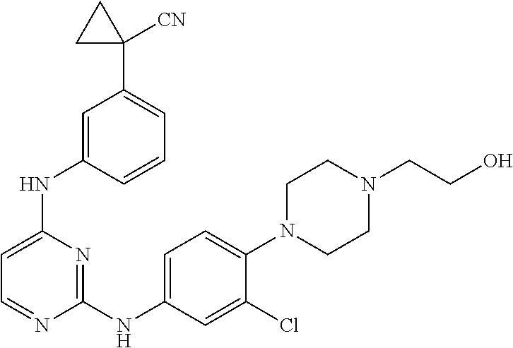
C1(NC2=CC=C(N3CCN(CCO)CC3)C(Cl)=C2)=NC(NC2=CC(C3([CN])CC3)=CC=C2)=CC=N1
